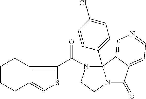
C1CCCC2=C(C(N3CCN4C(=O)C5=CC=NC=C5C34C3=CC=C(Cl)C=C3)=O)SC=C12
